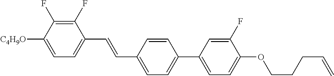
C1(F)=C(F)C([C4H9O])=CC=C1C=CC1=CC=C(C2=CC=C(OCCCC=C)C(F)=C2)C=C1
